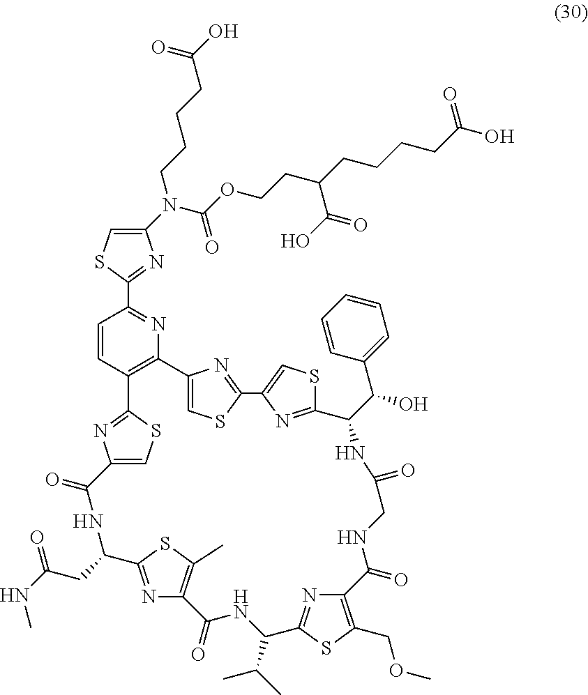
C1(N(C(OCCC(CCCCC(O)=O)C(O)=O)=O)CCCCC(O)=O)=CSC(C2=NC3=C(C=C2)C2=NC(=CS2)C(=O)NC(CC(NC)=O)C2=NC(=C(C)S2)C(=O)NC(C(C)C)C2=NC(=C(COC)S2)C(=O)NCC(=O)NC(C(C2=CC=CC=C2)O)C2=NC(=CS2)C2=NC3=CS2)=N1
